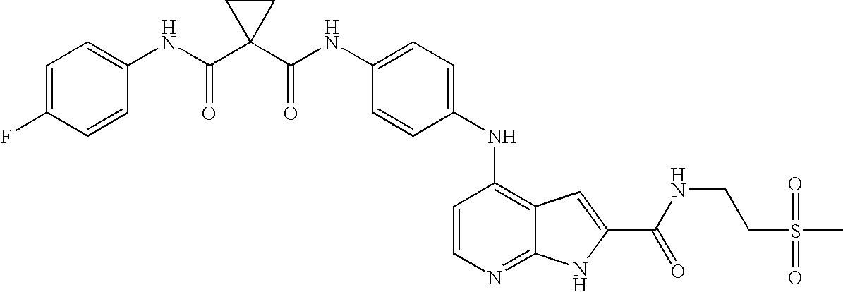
C1(NC(C2(C(NC3=CC=C(F)C=C3)=O)CC2)=O)=CC=C(NC2=C3C(=NC=C2)NC(C(NCCS(C)(=O)=O)=O)=C3)C=C1
